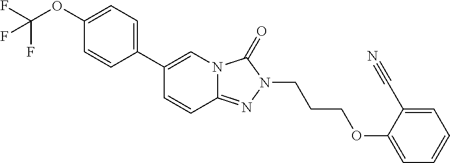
C1(OC(F)(F)F)=CC=C(C2=CN3C(=NN(CCCOC4=CC=CC=C4C#N)C3=O)C=C2)C=C1
